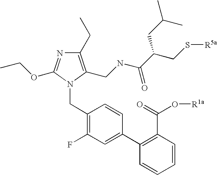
C1(CC)=C(CNC(C(CS[R5a])CC(C)C)=O)N(CC2=C(F)C=C(C3=C(C(=O)O[R1a])C=CC=C3)C=C2)C(OCC)=N1
